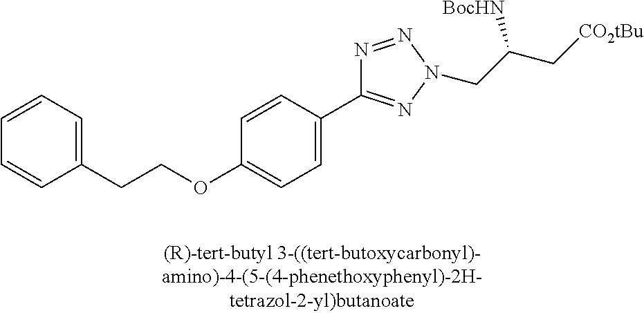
C1(OCCC2=CC=CC=C2)=CC=C(C2=NN(CC(C[CO2tBu])[BocHN])N=N2)C=C1
